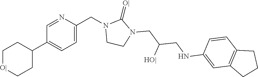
C1=C(CN2CCN(CC(CNC3=CC4=C(C=C3)CCC4)[HO|])C2=[O|])N=CC(C2CC[O|]CC2)=C1
